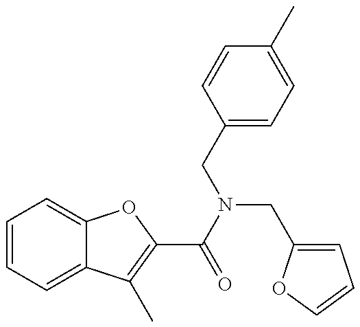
C1=CC=C2C(=C1)OC(C(=O)N(CC1=CC=CO1)CC1=CC=C(C)C=C1)=C2C
